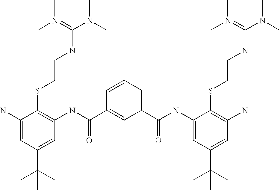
C1(N)=CC(C(C)(C)C)=CC(NC(C2=CC(C(=O)NC3=CC(C(C)(C)C)=CC(N)=C3SCCNC(N(C)C)=N(C)C)=CC=C2)=O)=C1SCCNC(N(C)C)=N(C)C
